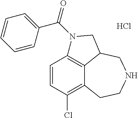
C1=CC(Cl)=C2C3=C1N(C(=O)C1=CC=CC=C1)CC3CNCC2.Cl
